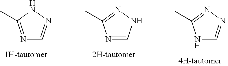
N1=C(C)NN=C1.N1=CNN=C1C.N1C=NN=C1C
